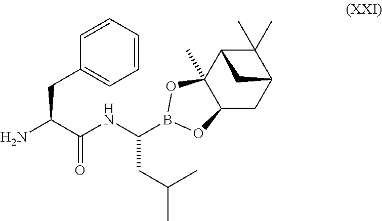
C1(C)(C)C2C3(C)C(CC1C2)OB(C(NC(C(N)CC1=CC=CC=C1)=O)CC(C)C)O3
